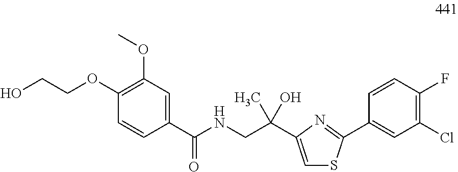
C1(OCCO)=C(OC)C=C(C(NCC(O)(C)C2=CSC(C3=CC(Cl)=C(F)C=C3)=N2)=O)C=C1
